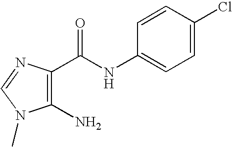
C1(N)=C(C(NC2=CC=C(Cl)C=C2)=O)N=CN1C
